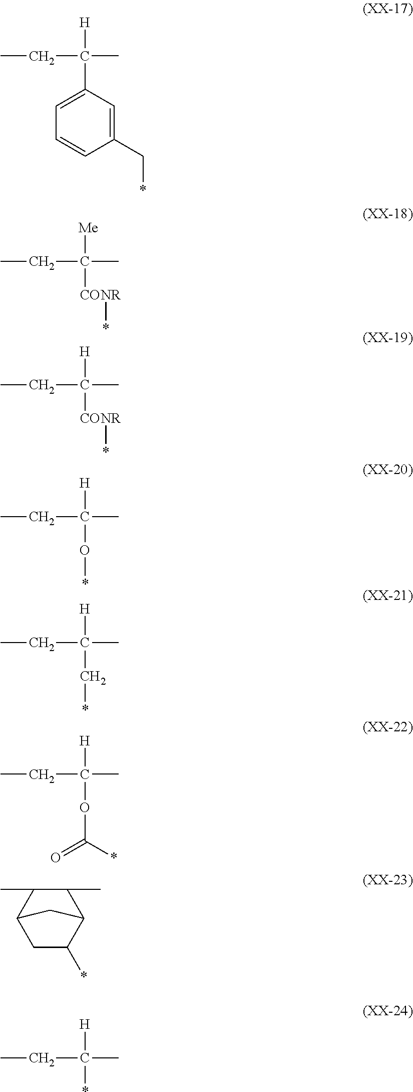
C(C)C([H])(C1=CC=CC(C*)=C1)C.C(C)C([Me])([CONR]*)C.C(C)C([H])([CONR]*)C.C(C)C([H])(O*)C.C(C)C([H])(C*)C.C(C)C([H])(OC(*)=O)C.C1(C)C(C)C2CC(*)C1C2.C(C)C([H])(C)*
